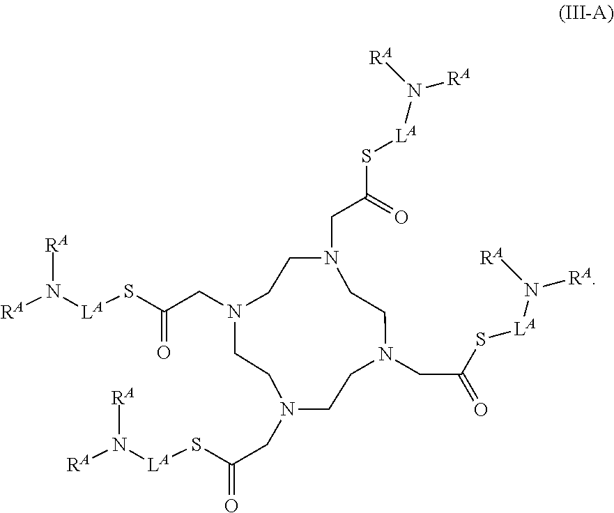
C1CN(CC(S[LA]N([RA])[RA])=O)CCN(CC(S[LA]N([RA])[RA])=O)CCN(CC(=O)S[LA]N([RA])[RA])CCN1CC(S[LA]N([RA])[RA])=O
